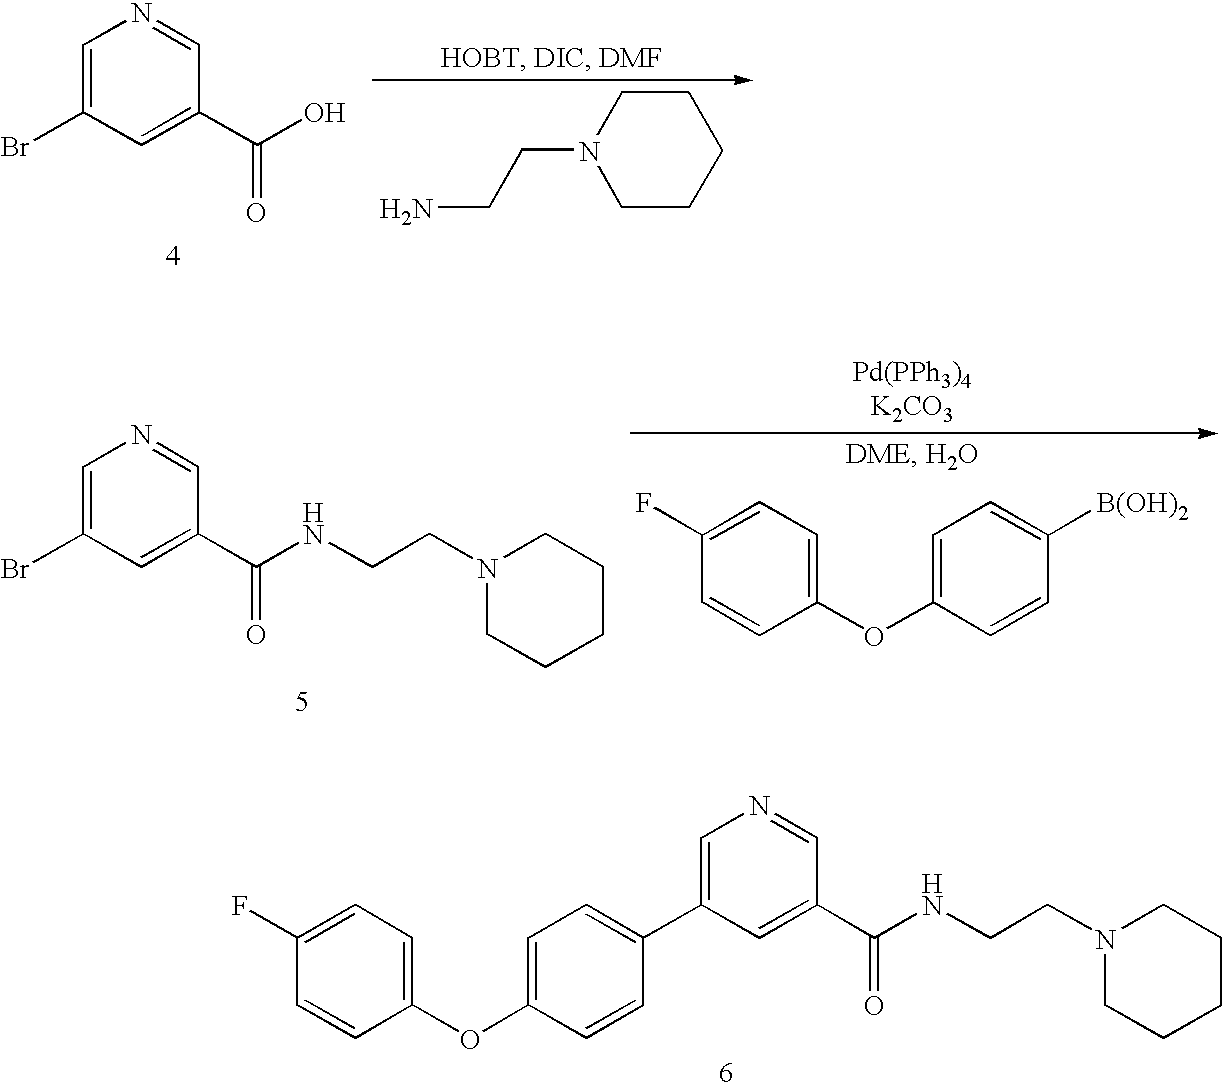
C1=C(Br)C=C(C(O)=O)C=N1.C1CN(CCN)CCC1.C1(OC2=CC=C([B(OH)2])C=C2)=CC=C(F)C=C1.C1=C(Br)C=C(C(NCCN2CCCCC2)=O)C=N1.C1(OC2=CC=C(C3=CN=CC(C(=O)NCCN4CCCCC4)=C3)C=C2)=CC=C(F)C=C1
